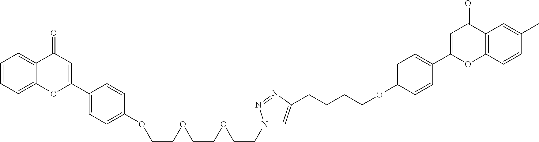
C1=CC=C2C(=C1)C(=O)C=C(C1=CC=C(OCCOCCOCCN3C=C(CCCCOC4=CC=C(C5=CC(=O)C6=C(O5)C=CC(C)=C6)C=C4)N=N3)C=C1)O2
